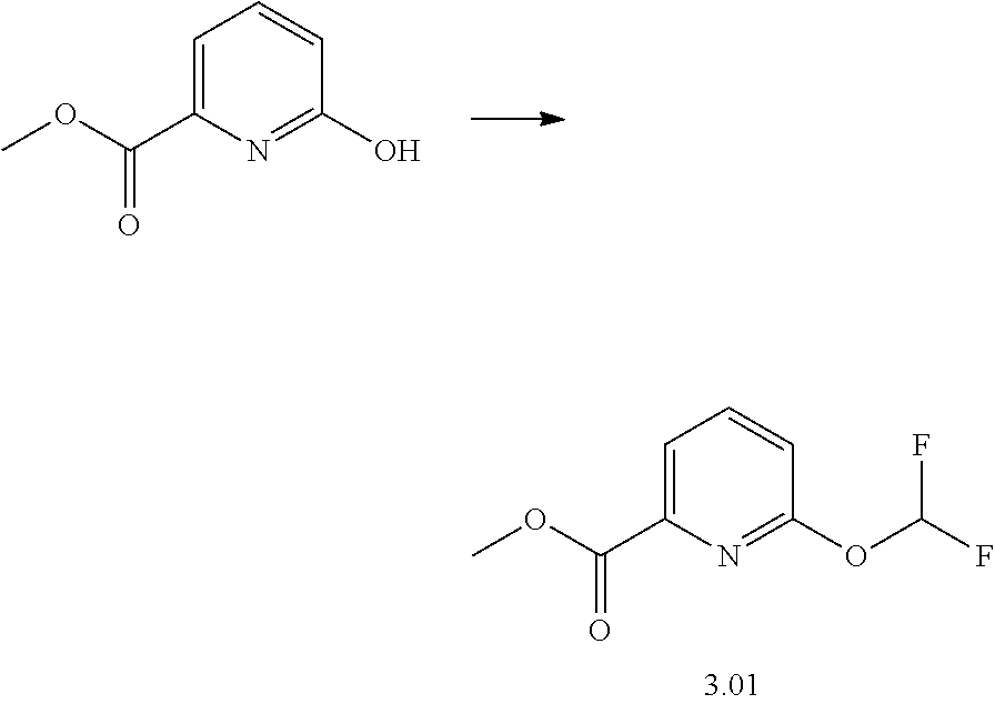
C1(OC(F)F)=NC(C(OC)=O)=CC=C1.C1(O)=NC(C(OC)=O)=CC=C1
